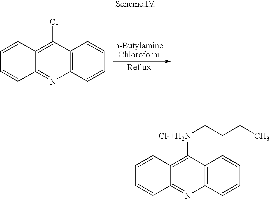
C1=CC2=C(Cl)C3=C(N=C2C=C1)C=CC=C3.C1=CC2=C([Cl-+H2N]CCCC)C3=C(N=C2C=C1)C=CC=C3
